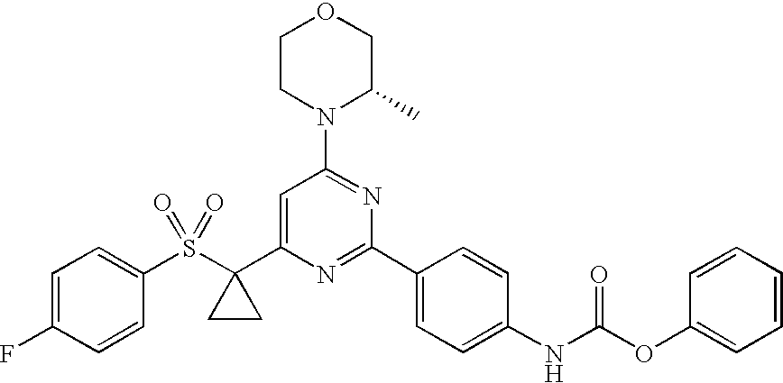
N1(C2=NC(C3=CC=C(NC(OC4=CC=CC=C4)=O)C=C3)=NC(C3(S(C4=CC=C(F)C=C4)(=O)=O)CC3)=C2)C(C)COCC1
